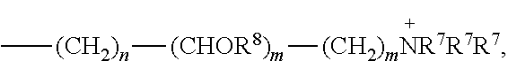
C[(CH2)n][(CHOR8)m][(CH2)mNR7R7R7]
